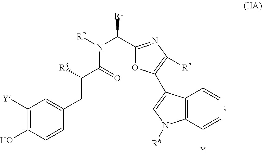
C(C([R3])C(=O)N([R2])C([R1])C1=NC([R7])=C(C2=CN([R6])C3=C2C=CC=C3[Y])O1)C1=CC([Y])=C(O)C=C1
